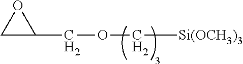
C1C(COC[Si(OCH3)3])O1
